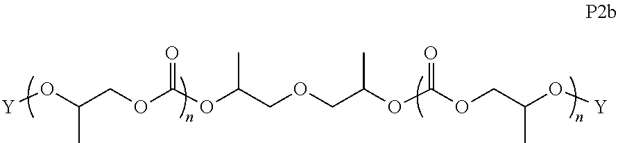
[Y]OC(COC(OC(COCC(OC(OCC(O[Y])C)=O)C)C)=O)C
